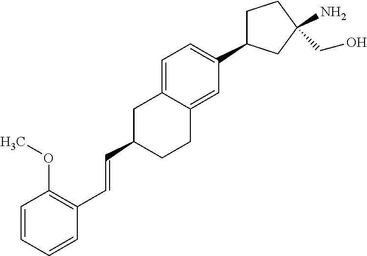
C1C(C=CC2=C(OC)C=CC=C2)CCC2=CC(C3CCC(CO)(N)C3)=CC=C12
